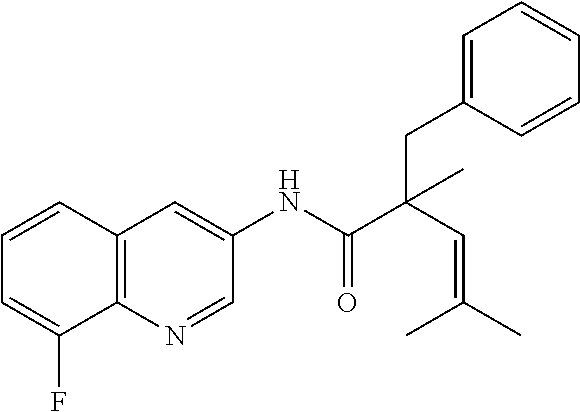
C12=C(N=CC(NC(C(C=C(C)C)(CC3=CC=CC=C3)C)=O)=C1)C(F)=CC=C2
